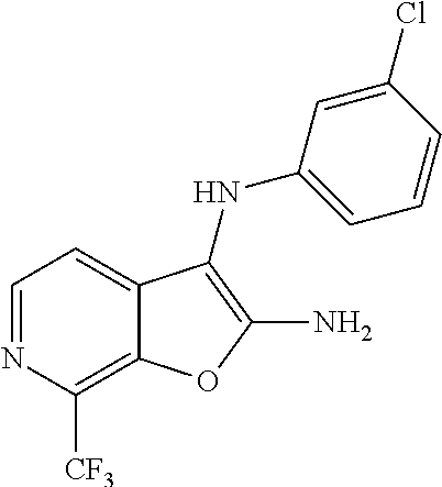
C1([CF3])=C2C(=CC=N1)C(NC1=CC=CC(Cl)=C1)=C(N)O2
